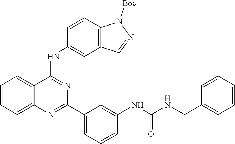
C1=CC=C2C(=C1)C(NC1=CC3=C(C=C1)N([Boc])N=C3)=NC(C1=CC=CC(NC(=O)NCC3=CC=CC=C3)=C1)=N2
